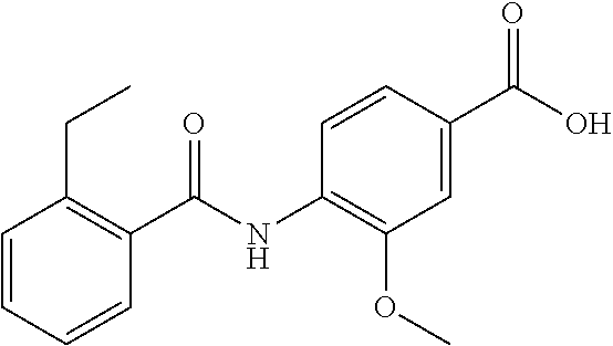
C1=CC=CC(C(NC2=C(OC)C=C(C(O)=O)C=C2)=O)=C1CC
